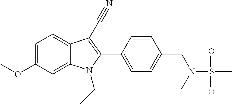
C1=C2C(=CC=C1OC)C(C#N)=C(C1=CC=C(CN(C)S(C)(=O)=O)C=C1)N2CC
